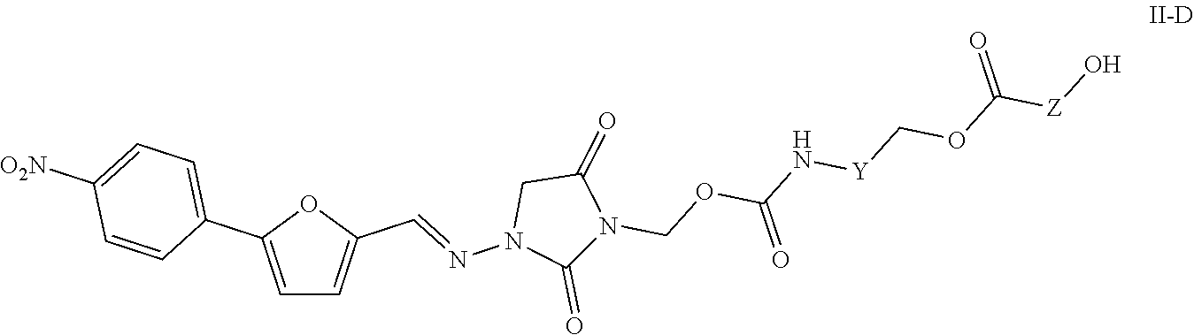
C1=C(C2=CC=C([O2N])C=C2)OC(C=NN2C(=O)N(COC(N[Y]COC([Z]O)=O)=O)C(=O)C2)=C1
